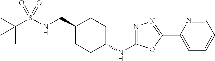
C1(CNS(C(C)(C)C)(=O)=O)CCC(NC2=NN=C(C3=CC=CC=N3)O2)CC1
